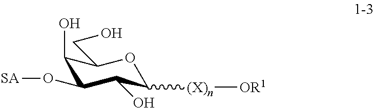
C1(O)C(O[SA])C(O)C([(X)n][OR1])OC1CO
